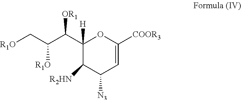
[R1O]CC(C(C1([H])C([R2HN])C([N3])C=C([COOR3])O1)[OR1])[R1O]
